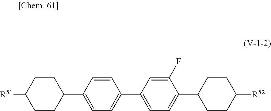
C1CC([R51])CCC1C1=CC=C(C2=CC=C(C3CCC([R52])CC3)C(F)=C2)C=C1
